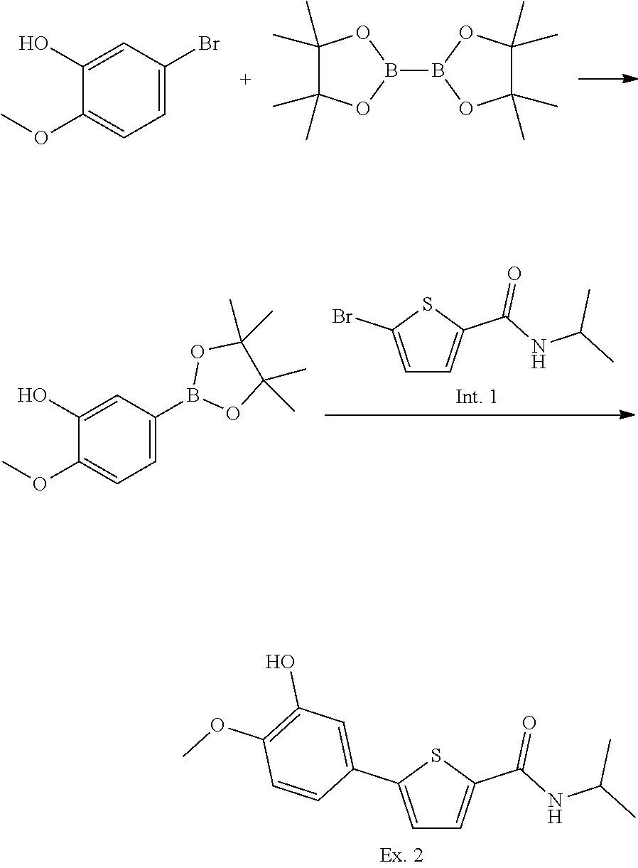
C1=C(C2=CC(O)=C(OC)C=C2)SC(C(NC(C)C)=O)=C1.C1=C(Br)C=C(O)C(OC)=C1.C1(C)(C)C(C)(C)OB(B2OC(C)(C)C(C)(C)O2)O1.C1=C(B2OC(C)(C)C(C)(C)O2)C=C(O)C(OC)=C1.C1=C(Br)SC(C(NC(C)C)=O)=C1
